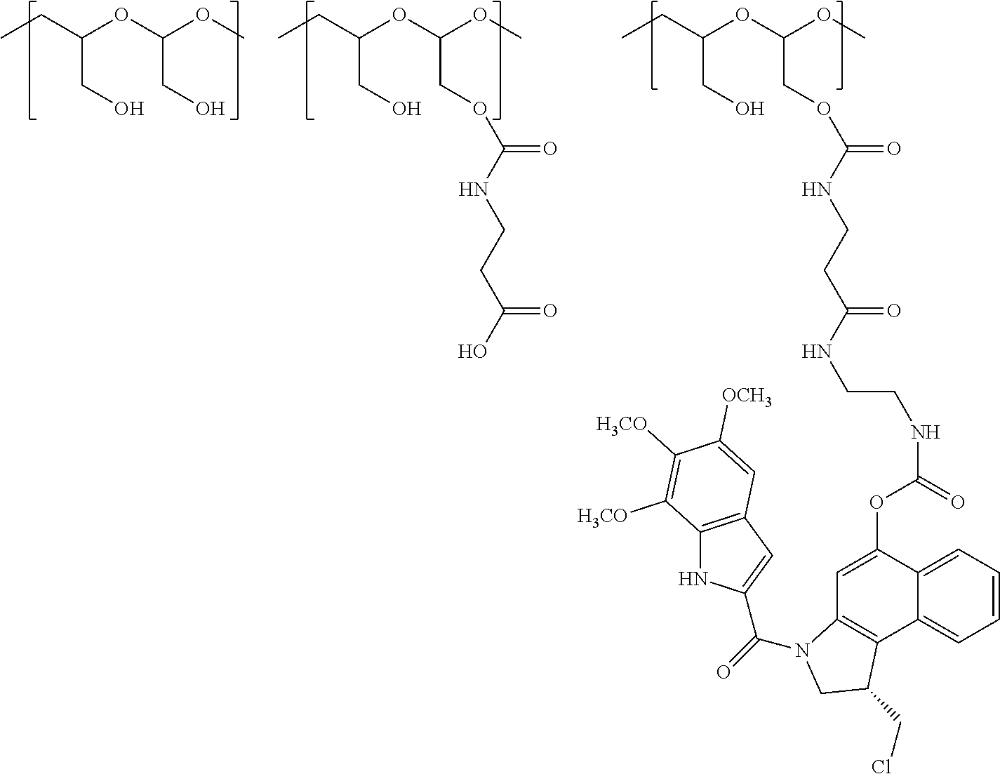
CCC(OC(OC)CO)CO.CCC(OC(OC)COC(=O)NCCC(O)=O)CO.CCC(OC(OC)COC(=O)NCCC(=O)NCCNC(OC1=CC2=C(C3=CC=CC=C13)C(CCl)CN2C(=O)C1=CC2=C(N1)C([H3CO])=C([H3CO])C([OCH3])=C2)=O)CO
